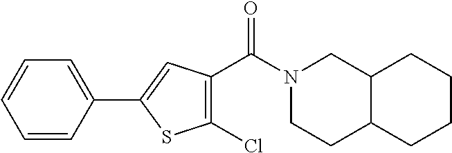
N1(C(C2=C(Cl)SC(C3=CC=CC=C3)=C2)=O)CCC2C(C1)CCCC2
